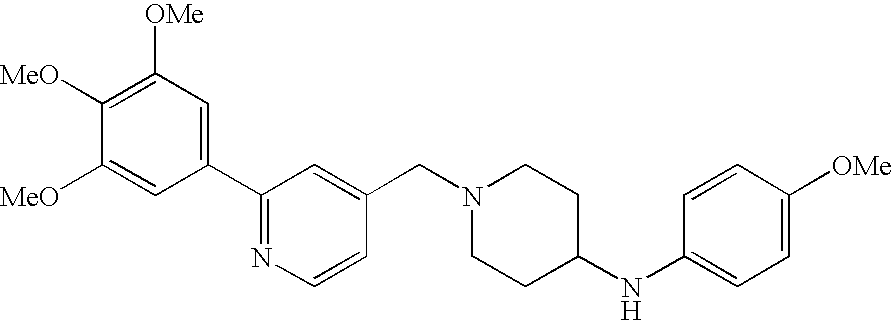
C1(C2=NC=CC(CN3CCC(NC4=CC=C([OMe])C=C4)CC3)=C2)=CC([OMe])=C([MeO])C([MeO])=C1
